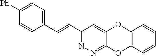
C(=CC1=NN=C2C(=C1)OC1=C(O2)C=CC=C1)C1=CC=C([Ph])C=C1
